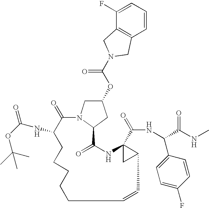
O(C1CN2C(C1)C(=O)NC1(C(=O)NC(C3=CC=C(F)C=C3)C(NC)=O)CC1C=CCCCCCC(NC(OC(C)(C)C)=O)C2=O)C(=O)N1CC2=C(C=CC=C2F)C1
